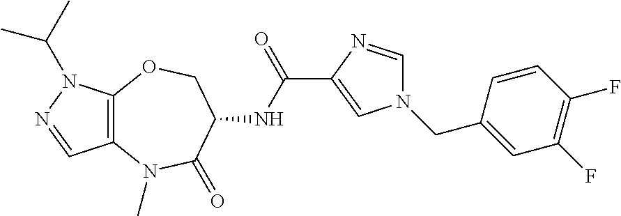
C12=C(N(C(C)C)N=C1)OCC(NC(C1=CN(CC3=CC(F)=C(F)C=C3)C=N1)=O)C(=O)N2C
